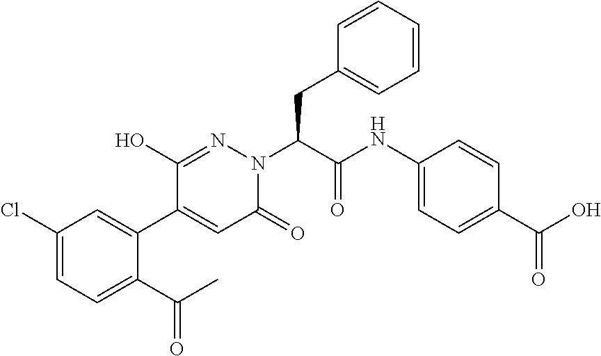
C1(Cl)=CC=C(C(C)=O)C(C2=CC(=O)N(C(C(NC3=CC=C(C(O)=O)C=C3)=O)CC3=CC=CC=C3)N=C2O)=C1
